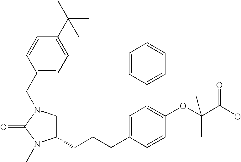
C1(CCCC2=CC(C3=CC=CC=C3)=C(OC(C(O)=O)(C)C)C=C2)CN(CC2=CC=C(C(C)(C)C)C=C2)C(=O)N1C
